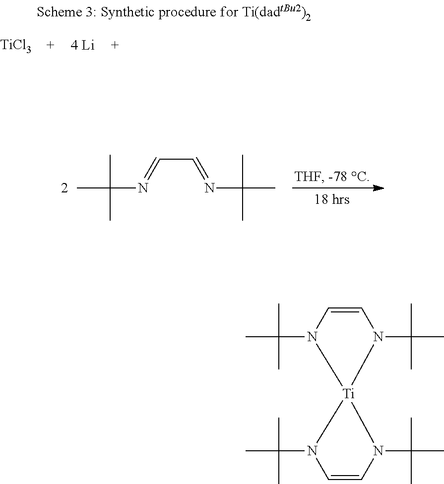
CC(N=CC=NC(C)(C)C)(C)C.CC(N1C=CN(C(C)(C)C)[Ti]12N(C(C)(C)C)C=CN2C(C)(C)C)(C)C.[TiCl3]
